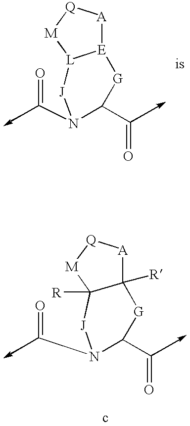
C(N1C(C=O)[G][E]2[A][Q][M][L]2[J]1)=O.C(N1C(C=O)[G]C2([R])[A][Q][M]C2([R])[J]1)=O
